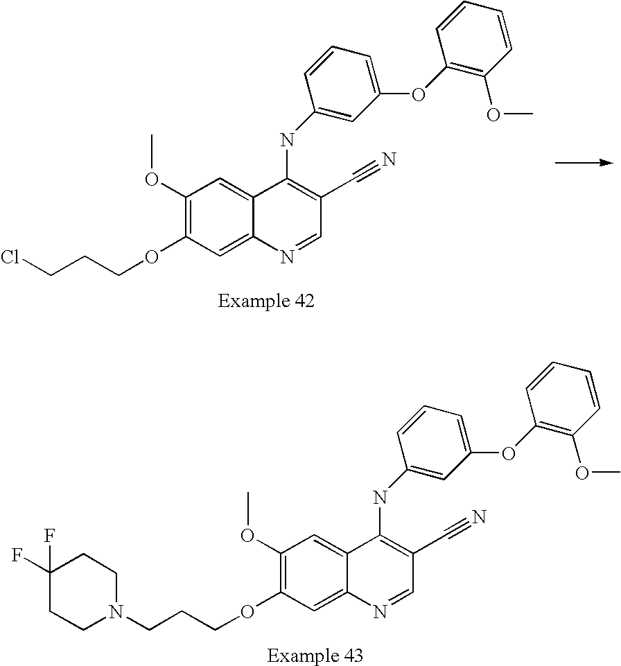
C1(OCCCCl)=C(OC)C=C2C(=C1)N=CC(C#N)=C2NC1=CC(OC2=C(OC)C=CC=C2)=CC=C1.C1(OCCCN2CCC(F)(F)CC2)=C(OC)C=C2C(=C1)N=CC(C#N)=C2NC1=CC(OC2=C(OC)C=CC=C2)=CC=C1
